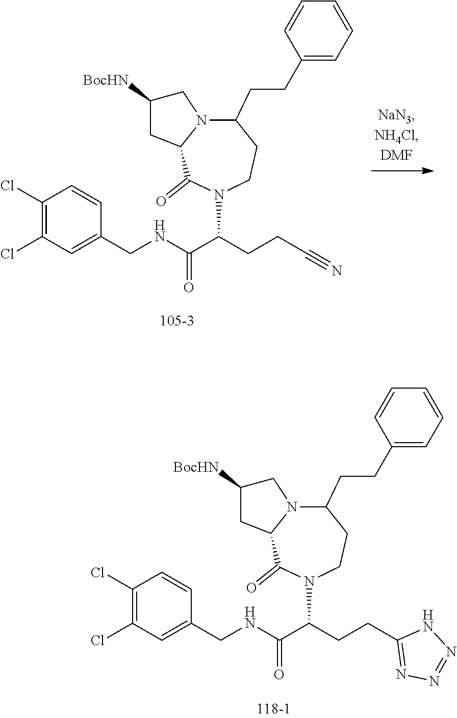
C1(Cl)=C(Cl)C=C(CNC(C(CCC2=NN=NN2)N2CCC(CCC3=CC=CC=C3)N3C(C2=O)CC([BocHN])C3)=O)C=C1.C1(Cl)=C(Cl)C=C(CNC(C(CCC#N)N2CCC(CCC3=CC=CC=C3)N3C(C2=O)CC([BocHN])C3)=O)C=C1
